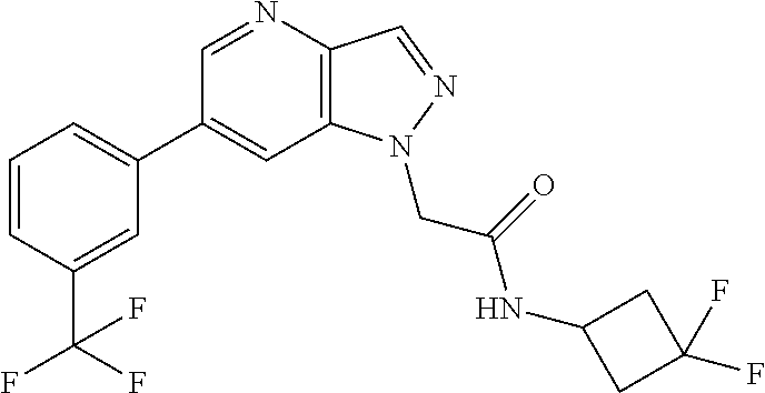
C1(C2=CC=CC(C(F)(F)F)=C2)=CC2=C(C=NN2CC(NC2CC(F)(F)C2)=O)N=C1
